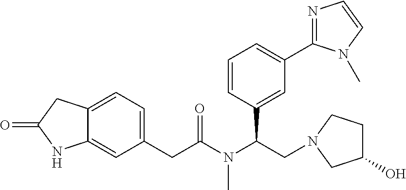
C12=CC(CC(N(C(CN3CCC(O)C3)C3=CC(C4=NC=CN4C)=CC=C3)C)=O)=CC=C1CC(=O)N2
